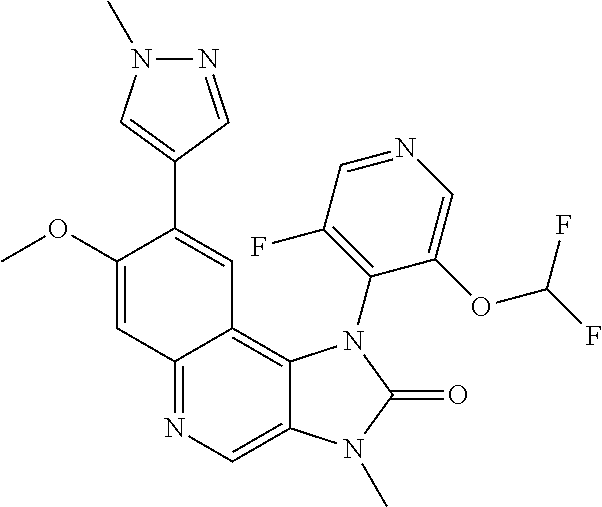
C1(OC)=CC2=NC=C3C(=C2C=C1C1=CN(C)N=C1)N(C1=C(F)C=NC=C1OC(F)F)C(=O)N3C
